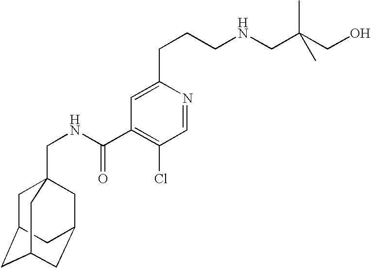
C1C2CC3CC(CC1(CNC(C1=C(Cl)C=NC(CCCNCC(CO)(C)C)=C1)=O)C3)C2
